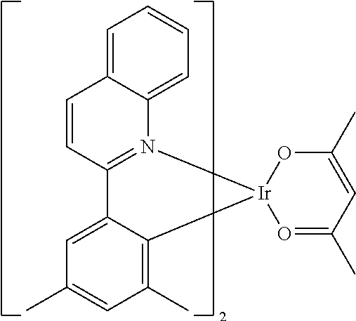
C1=CC2=CC=CC=C2N2=C1C1=CC(C)=CC(C)=C1[Ir]21O=C(C)C=C(C)O1
